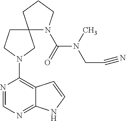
N1=CN=C2C(=C1N1CC3(N(C(N(CC#N)C)=O)CCC3)CC1)C=CN2
